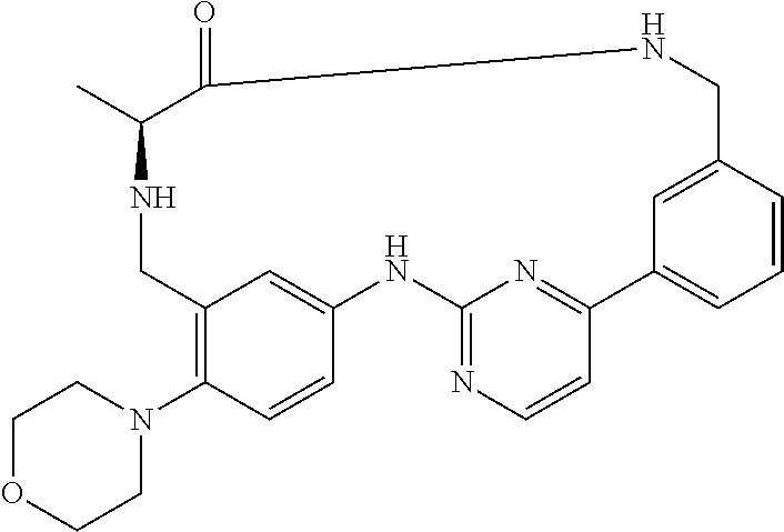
C1(N2CCOCC2)=C2C=C(C=C1)NC1=NC=CC(=N1)C1=CC=CC(=C1)CNC(=O)C(C)NC2
